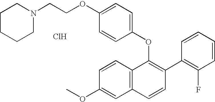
O(C1=C(C2=C(F)C=CC=C2)C=CC2=C1C=CC(OC)=C2)C1=CC=C(OCCN2CCCCC2)C=C1.Cl
